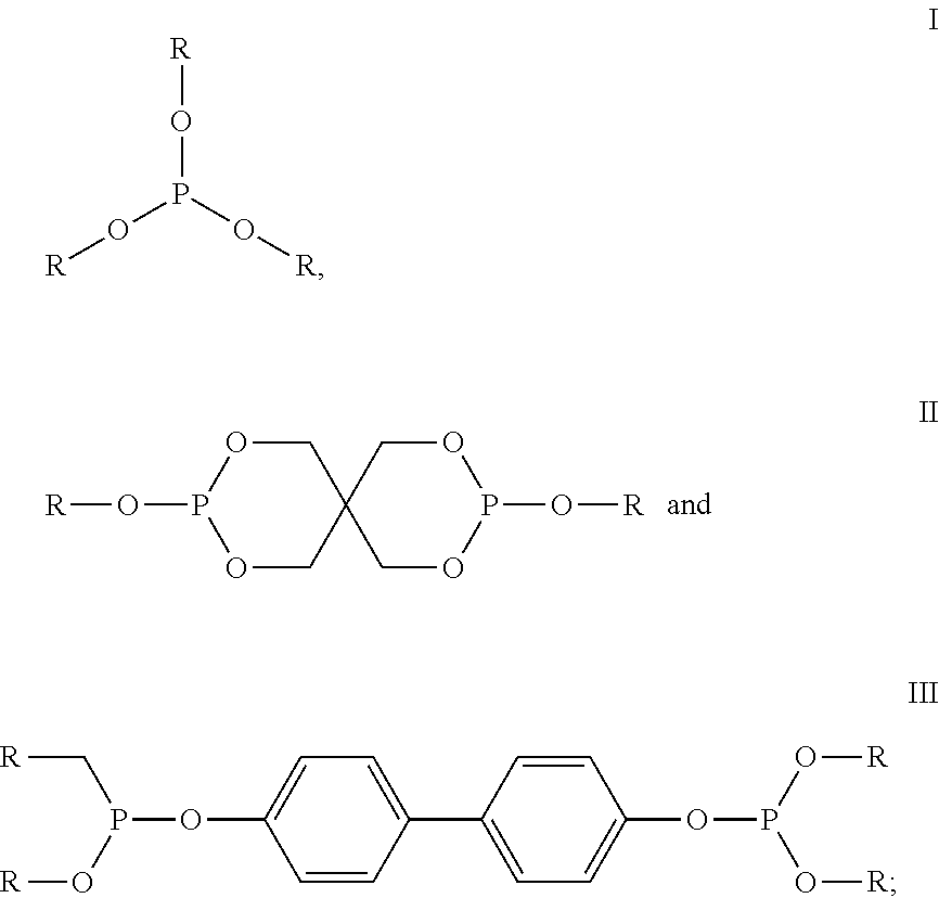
O1CC2(COP1O[R])COP(O[R])OC2.[R]OP(O[R])O[R].C1=CC(C2=CC=C(OP(O[R])O[R])C=C2)=CC=C1OP(O[R])C[R]
